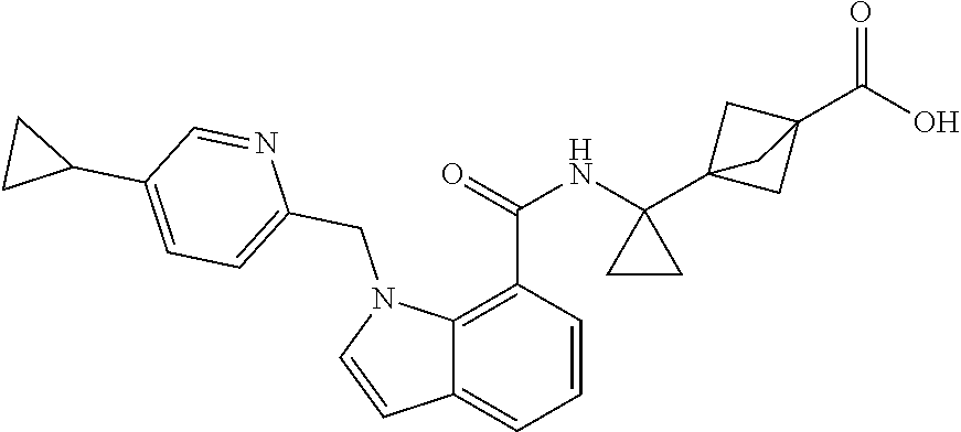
C1=CC(C(=O)NC2(C34CC(C(O)=O)(C3)C4)CC2)=C2C(=C1)C=CN2CC1=CC=C(C2CC2)C=N1
